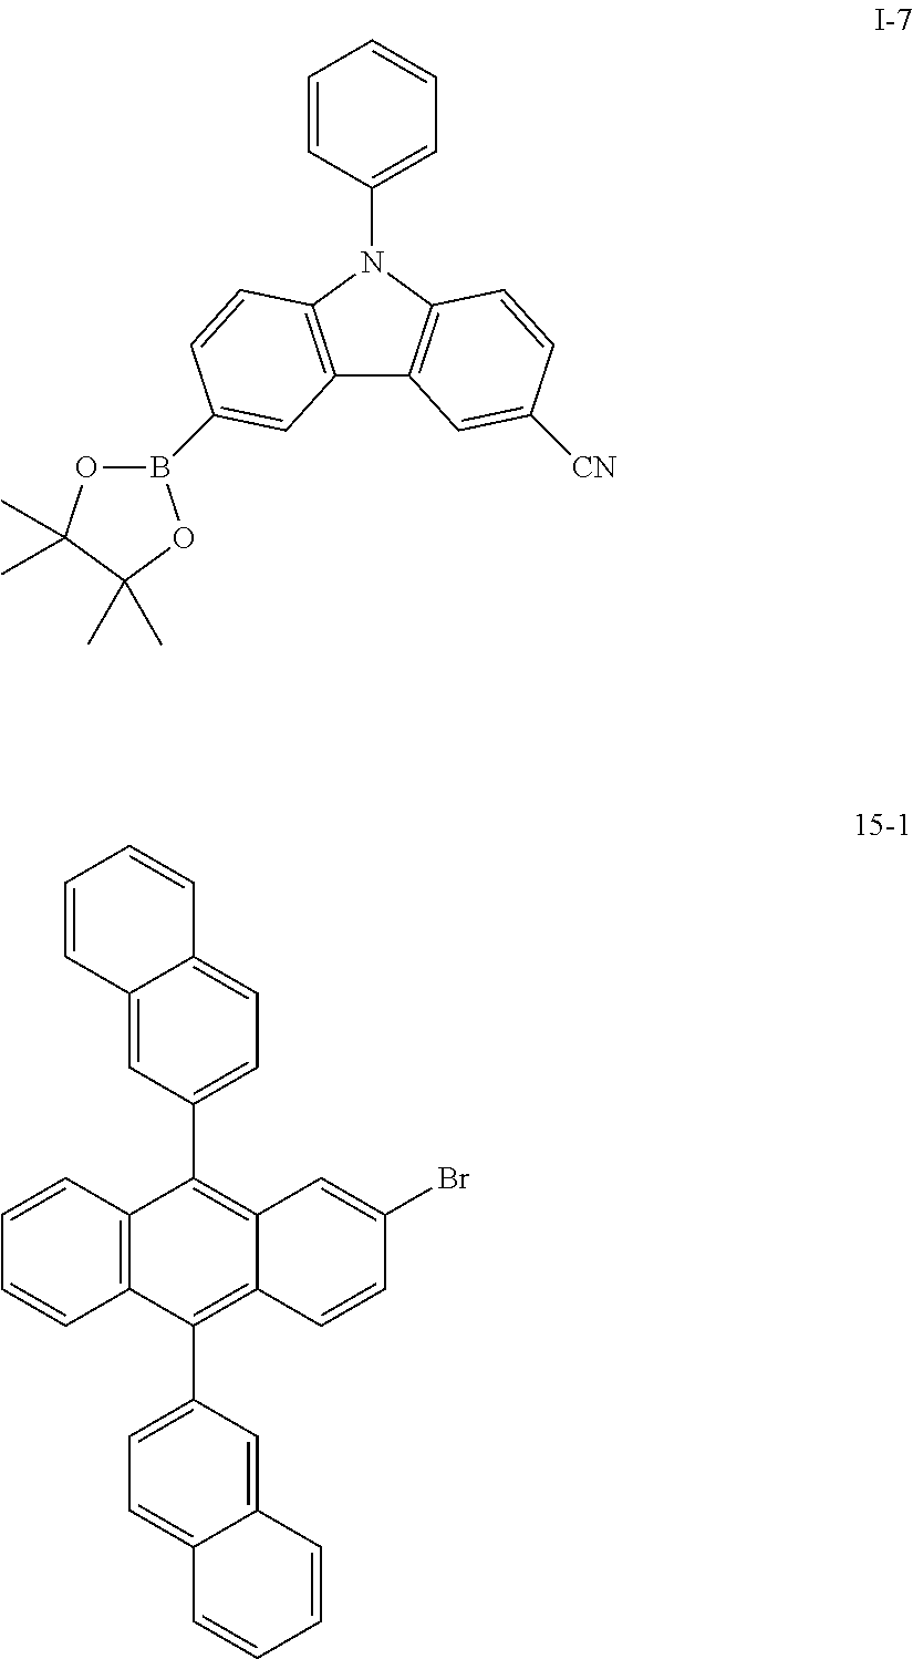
C12=C(N(C3=CC=CC=C3)C3=C1C=C([CN])C=C3)C=CC(B1OC(C)(C)C(C)(C)O1)=C2.C12=CC(C3=C4C(=C(C5=CC=C6C(=C5)C=CC=C6)C5=C3C=CC=C5)C=CC(Br)=C4)=CC=C1C=CC=C2
